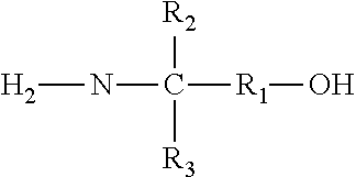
[R2]C([R1]O)([R3])N[H2]
